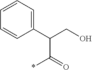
C1(C(CO)C(=O)*)=CC=CC=C1
